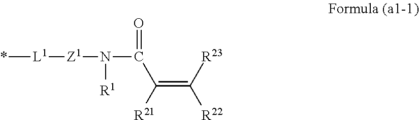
*[L1][Z1]N(C(C(=C([R23])[R22])[R21])=O)[R1]
